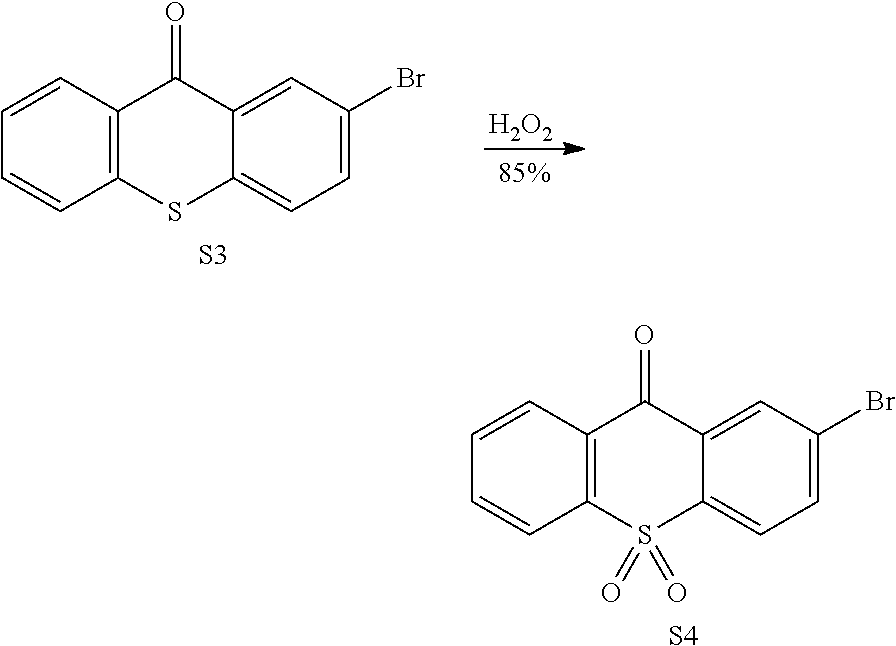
C12=C(SC3=CC=C(Br)C=C3C1=O)C=CC=C2.[S3].[H2O2].C12=C(S(=O)(=O)C3=CC=C(Br)C=C3C1=O)C=CC=C2.[S4]
